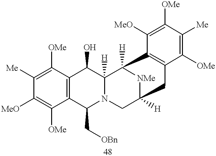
C12=C(C([OMe])=C([Me])C([MeO])=C1[OMe])C(O)C1([H])N(C2C[OBn])CC2([H])[NMe]C1([H])C1=C(C([OMe])=C([Me])C([OMe])=C1[MeO])C2
